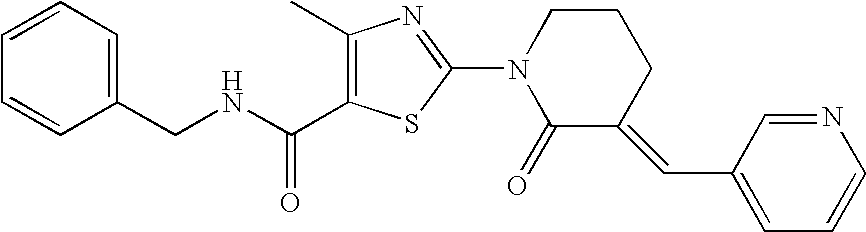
C1=CC=C(CNC(=O)C2=C(C)N=C(N3C(=O)C(=CC4=CC=CN=C4)CCC3)S2)C=C1
